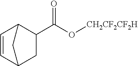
C1(C(O[CH2CF2CF2H])=O)C2C=CC(C1)C2
